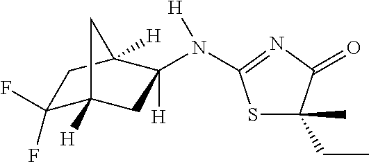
C1(F)(F)C2([H])CC(N([H])C3=NC(=O)C(C)(CC)S3)([H])C([H])(C1)C2
